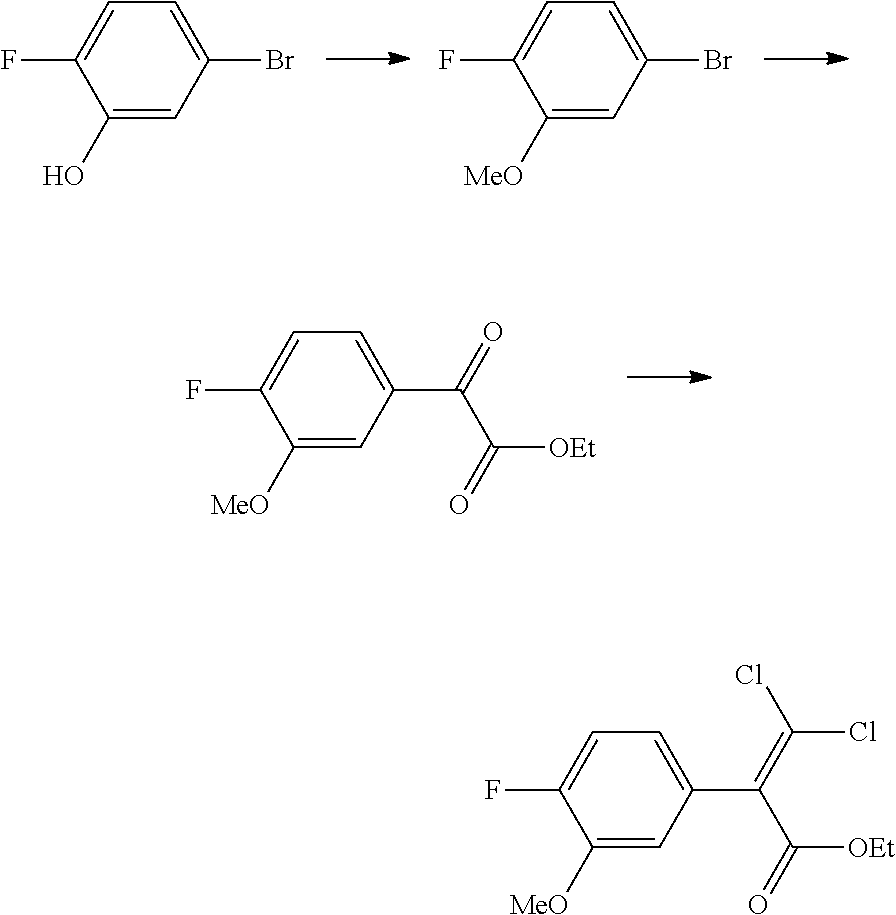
C1([MeO])=CC(C(=O)C(=O)[OEt])=CC=C1F.C1([MeO])=CC(C(=C(Cl)Cl)C(=O)[OEt])=CC=C1F.C1([MeO])=CC(Br)=CC=C1F.C1(O)=CC(Br)=CC=C1F
